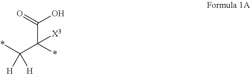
*C(C(*)([X3])C(=O)O)([H])[H]
